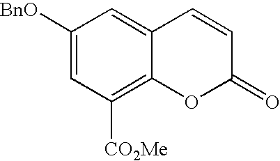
C1([BnO])=CC([CO2Me])=C2C(=C1)C=CC(=O)O2
